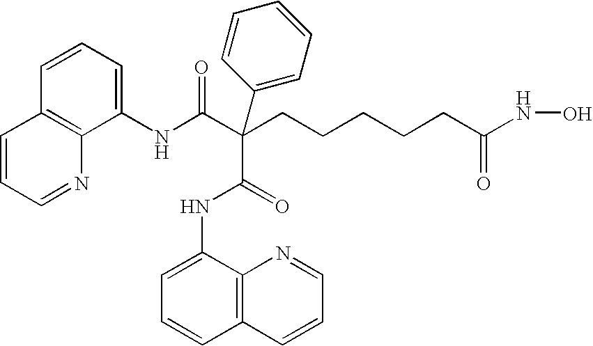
C1=CC=C(NC(C(CCCCCC(NO)=O)(C(=O)NC2=CC=CC3=C2N=CC=C3)C2=CC=CC=C2)=O)C2=C1C=CC=N2
